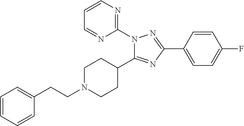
C1=CC=CC(CCN2CCC(C3=NC(C4=CC=C(F)C=C4)=NN3C3=NC=CC=N3)CC2)=C1
